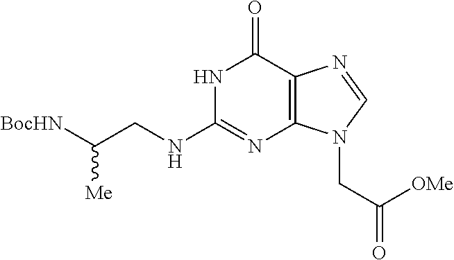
C(CNC1=NC2=C(C(=O)N1)N=CN2CC(=O)[OMe])([BocHN])[Me]
